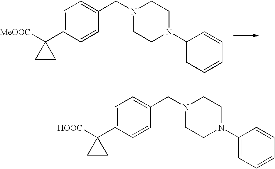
C1=C(C2([HOOC])CC2)C=CC(CN2CCN(C3=CC=CC=C3)CC2)=C1.C1=C(C2([MeOOC])CC2)C=CC(CN2CCN(C3=CC=CC=C3)CC2)=C1
